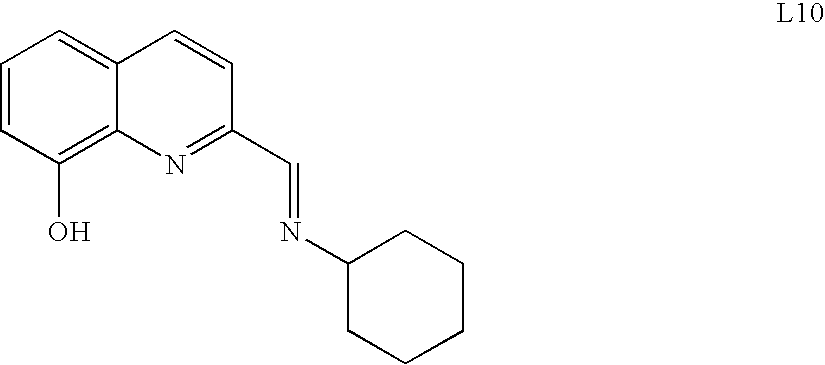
C1=CC(O)=C2C(=C1)C=CC(C=NC1CCCCC1)=N2
